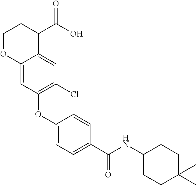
C12=CC(OC3=CC=C(C(NC4CCC(C)(C)CC4)=O)C=C3)=C(Cl)C=C1C(C(O)=O)CCO2
